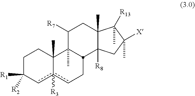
C1C([R1])([R2])cc2([R3])cCC3C(C)(C2(C)C1)C([R7])CC1(C)C3([R8])CC([X])(C)C1([R13])C
